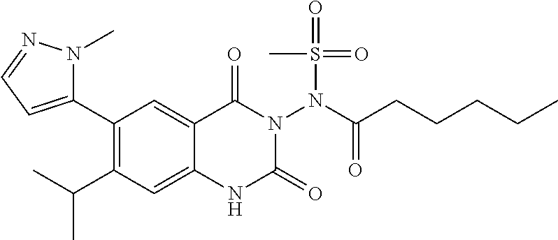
C1(C2=CC=NN2C)=C(C(C)C)C=C2C(=C1)C(=O)N(N(C(CCCCC)=O)S(C)(=O)=O)C(=O)N2
